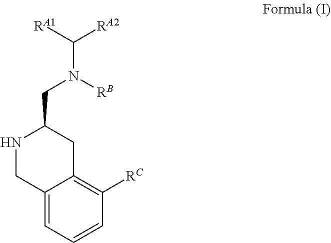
C12=CC=CC([RC])=C1CC(CN(C([RA1])[RA2])[RB])NC2
